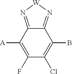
C1([A])=C(F)C(Cl)=C(B)C2=N[W]N=C12
